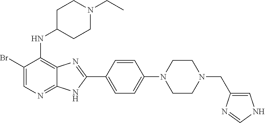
C1(Br)=CN=C2C(=C1NC1CCN(CC)CC1)N=C(C1=CC=C(N3CCN(CC4=CNC=N4)CC3)C=C1)N2
